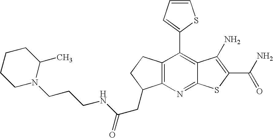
C12=C(C(C3=CC=CS3)=C3C(=N1)SC(C(N)=O)=C3N)CCC2CC(NCCCN1C(C)CCCC1)=O
